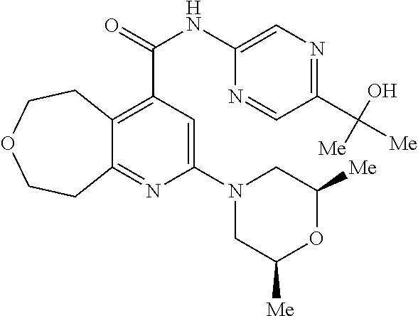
C12=C(C(NC3=CN=C(C(O)([Me])[Me])C=N3)=O)C=C(N3CC([Me])OC([Me])C3)N=C1CCOCC2
